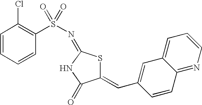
C1(=CC2=CC3=CC=CN=C3C=C2)SC(=NS(=O)(=O)C2=C(Cl)C=CC=C2)NC1=O
